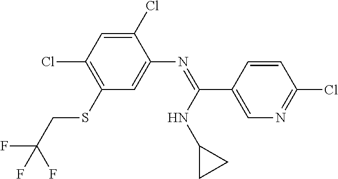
C1(Cl)=CC(Cl)=C(SCC(F)(F)F)C=C1N=C(C1=CN=C(Cl)C=C1)NC1CC1
